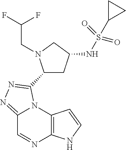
C12=C(N3C(=NN=C3C3CC(NS(C4CC4)(=O)=O)CN3CC(F)F)C=N1)C=CN2
